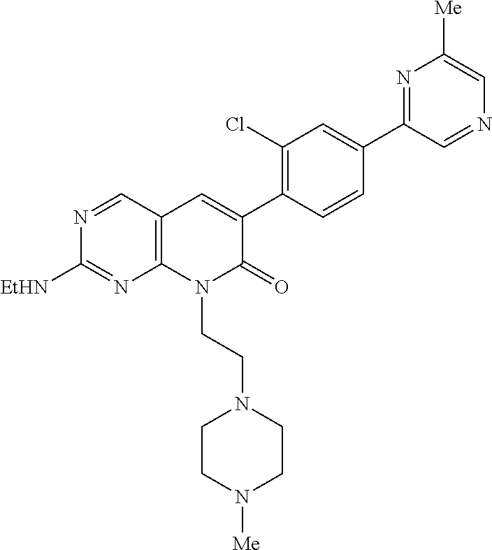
N1=CC2=C(N=C1[EtHN])N(CCN1CCN([Me])CC1)C(=O)C(C1=C(Cl)C=C(C3=NC([Me])=CN=C3)C=C1)=C2
